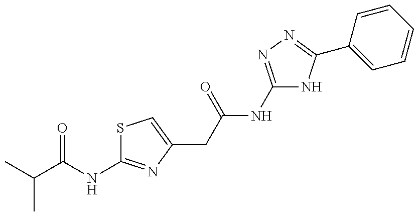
CC(C)C(=O)NC1=NC(CC(=O)NC2=NN=C(C3=CC=CC=C3)N2)=CS1
